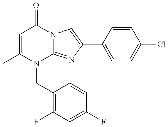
C1=C(C)N(CC2=C(F)C=C(F)C=C2)C2=NC(C3=CC=C(Cl)C=C3)=CN2C1=O
